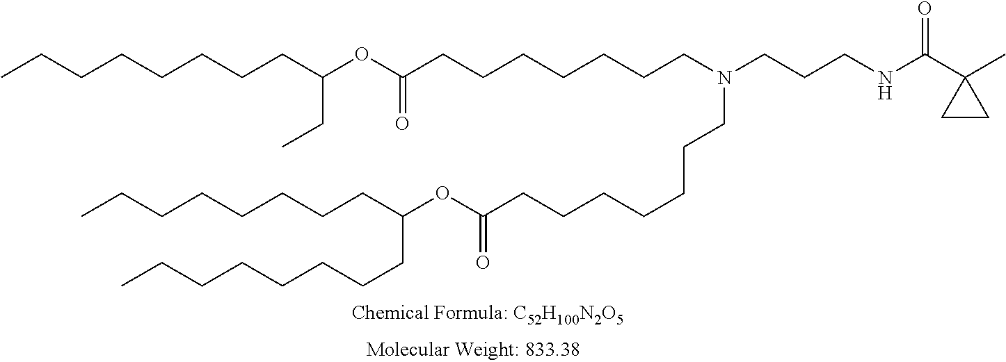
O=C(C1(C)CC1)NCCCN(CCCCCCCC(=O)OC(CCCCCCCC)CCCCCCCC)CCCCCCCC(=O)OC(CC)CCCCCCCC
